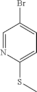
C1=NC(SC)=CC=C1Br
